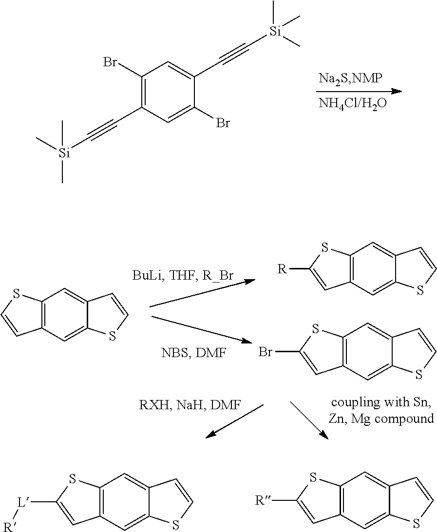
[Si](C)(C)(C)C#CC1=C(Br)C=C(C#C[Si](C)(C)C)C(Br)=C1.C12=C(C=C3C(=C1)C=CS3)C=CS2.C12=C(C=C3C(=C1)C=CS3)C=C([R])S2.C12=C(C=C3C(=C1)C=CS3)C=C(Br)S2.C12=C(C=C3C(=C1)C=CS3)C=C([L][R])S2.C12=C(C=C3C(=C1)C=CS3)C=C([R])S2
